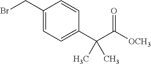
C1(CBr)=CC=C(C(C([OCH3])=O)(C)C)C=C1
